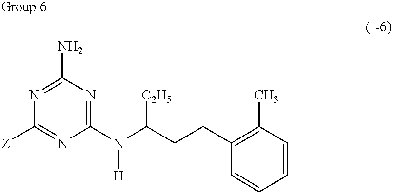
C1(N)=NC([Z])=NC(N(C(CCC2=C(C)C=CC=C2)[C2H5])[H])=N1
